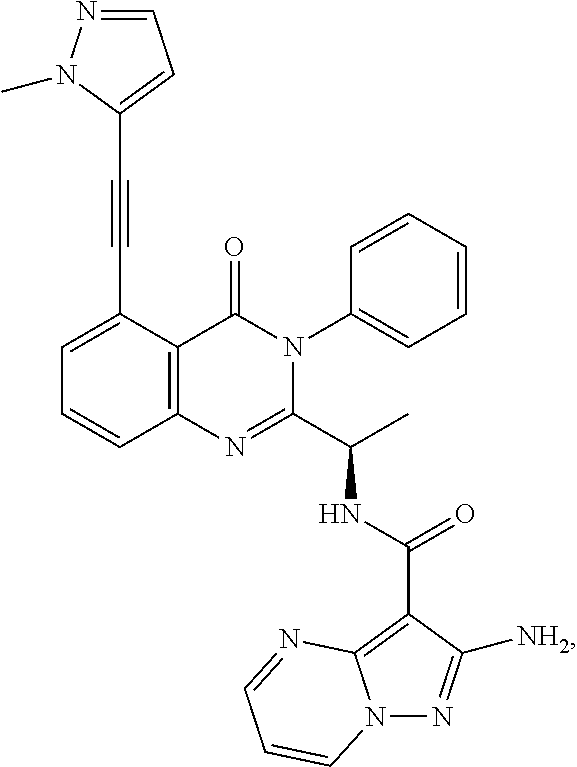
C1(C#CC2=CC=NN2C)=CC=CC2=C1C(=O)N(C1=CC=CC=C1)C(C(C)NC(C1=C3N(N=C1[NH2])C=CC=N3)=O)=N2
